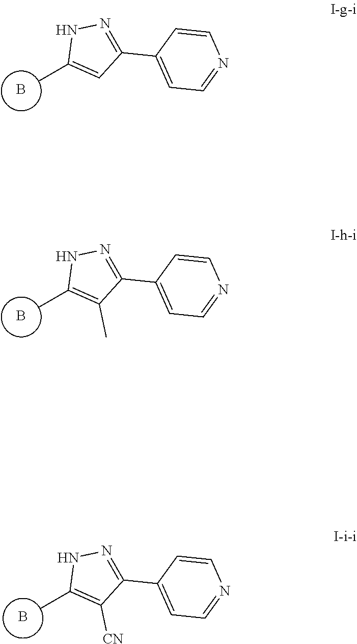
B.CC1=CC(C2=CC=NC=C2)=NN1.B.CC1=C(C)C(C2=CC=NC=C2)=NN1.B.CC1=C([CN])C(C2=CC=NC=C2)=NN1
